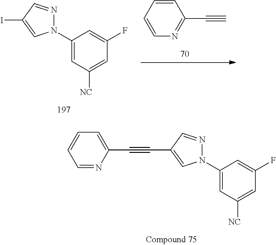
N1(C2=CC([NC])=CC(F)=C2)N=CC(C#CC2=CC=CC=N2)=C1.N1(C2=CC([NC])=CC(F)=C2)N=CC(I)=C1.C1=CN=C(C#C)C=C1
